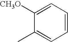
C1(C)=CC=CC=C1[CH3O]
